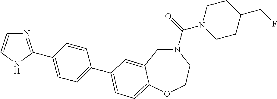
N1(C(N2CCC(CF)CC2)=O)CC2=CC(C3=CC=C(C4=NC=CN4)C=C3)=CC=C2OCC1
